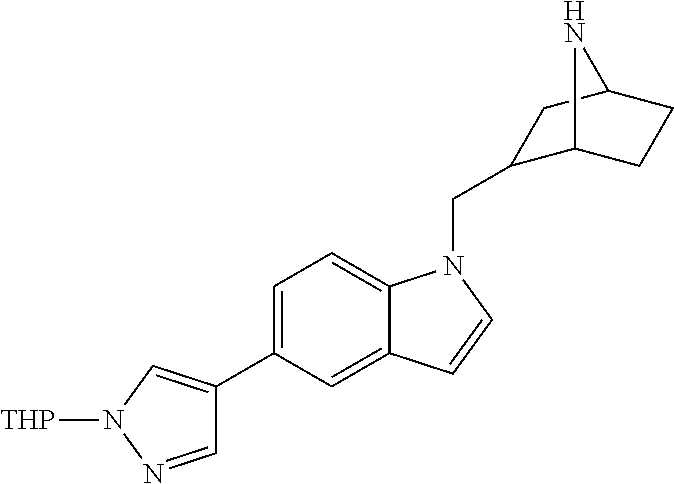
C1=C(C2=CN([THP])N=C2)C=C2C(=C1)N(CC1C3CCC(C1)N3)C=C2
